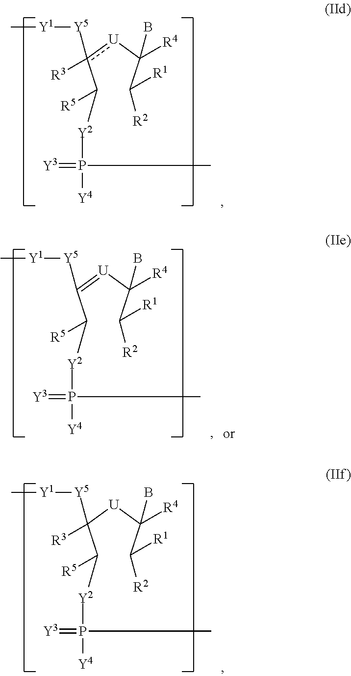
C(c([U]C(C([R2])[R1])(B)[R4])([R3])[Y5][Y1]C)([Y2]P(C)(=[Y3])[Y4])[R5].C(C([U]C(C([R2])[R1])(B)[R4])([R3])[Y5][Y1]C)([Y2]P(C)(=[Y3])[Y4])[R5].C(C(=[U]C(C([R2])[R1])(B)[R4])[Y5][Y1]C)([Y2]P(C)(=[Y3])[Y4])[R5]
